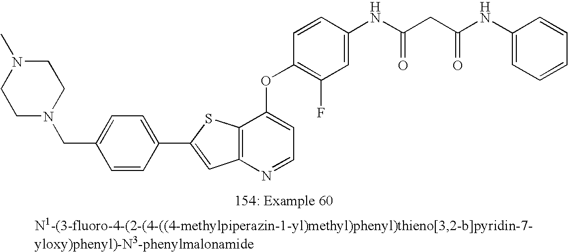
C12=C(N=CC=C1OC1=C(F)C=C(NC(CC(NC3=CC=CC=C3)=O)=O)C=C1)C=C(C1=CC=C(CN3CCN(C)CC3)C=C1)S2
